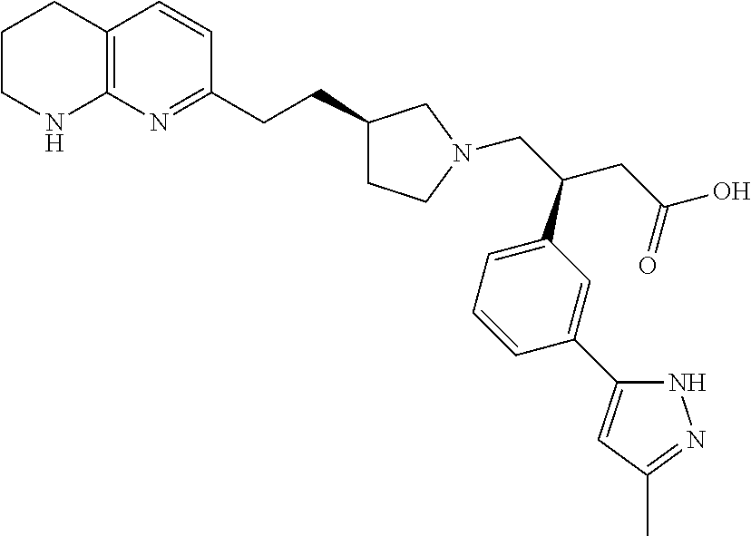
C12=C(N=C(CCC3CCN(CC(CC(O)=O)C4=CC=CC(C5=CC(C)=NN5)=C4)C3)C=C1)NCCC2
